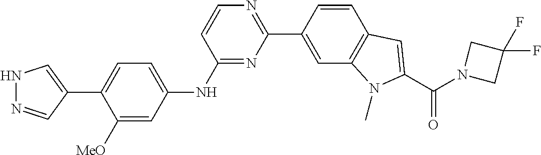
N1=C(NC2=CC=C(C3=CNN=C3)C([MeO])=C2)C=CN=C1C1=CC2=C(C=C1)C=C(C(=O)N1CC(F)(F)C1)N2C
